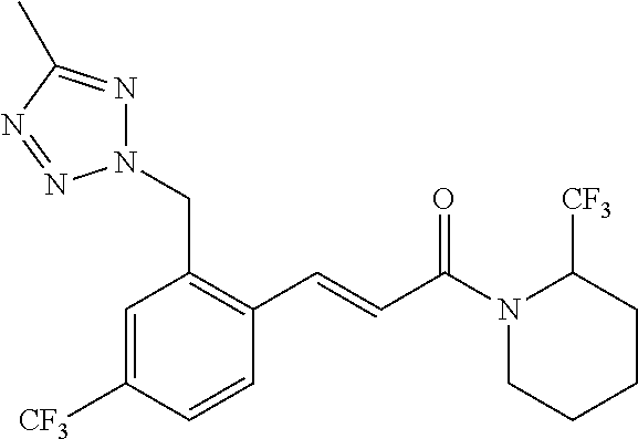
C1=C([CF3])C=CC(C=CC(N2CCCCC2[CF3])=O)=C1CN1N=C(C)N=N1
